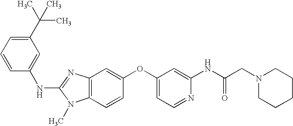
C1(C(C)(C)C)=CC=CC(NC2=NC3=C(N2C)C=CC(OC2=CC=NC(NC(CN4CCCCC4)=O)=C2)=C3)=C1
